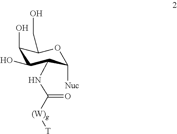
C1(O)C(CO)OC([Nuc])C(NC(=O)[(W)g][T])C1O
